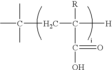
CC(C)(C)CC([R])(C(O)=O)[H]
